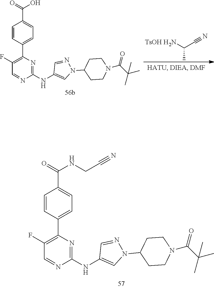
C1C(N2N=CC(NC3=NC(C4=CC=C(C(=O)NCC#N)C=C4)=C(F)C=N3)=C2)CCN(C(C(C)(C)C)=O)C1.C1C(N2N=CC(NC3=NC(C4=CC=C(C(=O)O)C=C4)=C(F)C=N3)=C2)CCN(C(C(C)(C)C)=O)C1.[TsOH H2N]C(C#N)C
